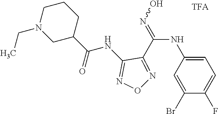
C1=C(NC(=NO)C2=NON=C2NC(C2CCCN(CC)C2)=O)C=C(Br)C(F)=C1
